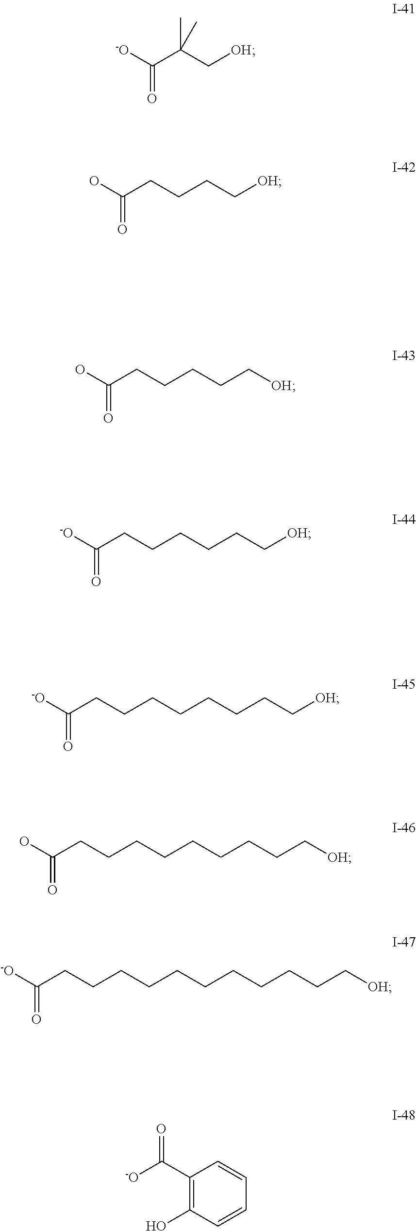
[-O]C(C(C[OH])(C)C)=O.C(CCC[OH])C(O)=O.C(CCC[OH])CC(O)=O.C(CCCC[OH])CC([-O])=O.C(CCC[OH])CCCCC([-O])=O.C(CCC[OH])CCCCCC(O)=O.C(CCC[OH])CCCCCCCC([-O])=O.C1(C([-O])=O)=C(O)C=CC=C1
